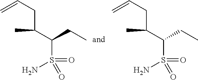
NS(=O)(=O)C(C(CC=C)C)CC.NS(=O)(=O)C(C(CC=C)C)CC
